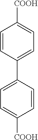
C1=CC(C2=CC=C([COOH])C=C2)=CC=C1[COOH]
